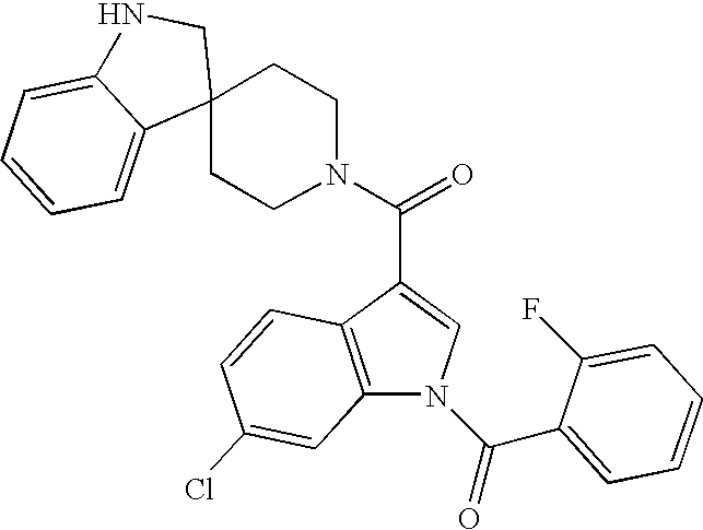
N1(C(=O)C2=CC=CC=C2F)C2=C(C(C(N3CCC4(CC3)CNC3=CC=CC=C43)=O)=C1)C=CC(Cl)=C2
